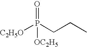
[C2H5O]P(CCC)(=O)[OC2H5]
